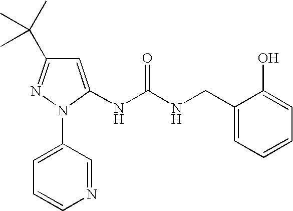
C1=C(N2C(NC(NCC3=CC=CC=C3O)=O)=CC(C(C)(C)C)=N2)C=NC=C1
